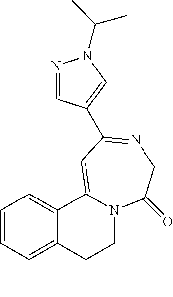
C1=CC(I)=C2C(=C1)C1=CC(C3=CN(C(C)C)N=C3)=NCC(=O)N1CC2
